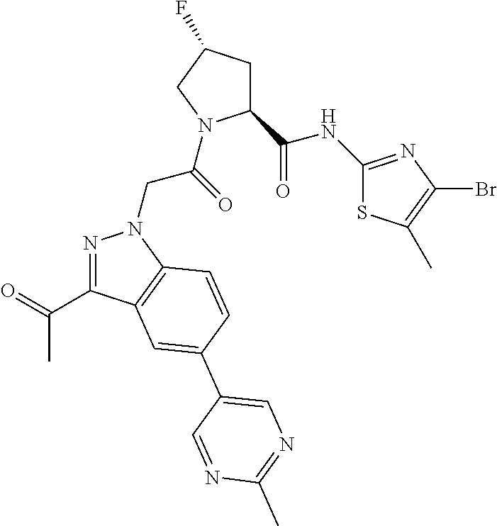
C1(C(NC2=NC(Br)=C(C)S2)=O)CC(F)CN1C(CN1N=C(C(C)=O)C2=C1C=CC(C1=CN=C(C)N=C1)=C2)=O
